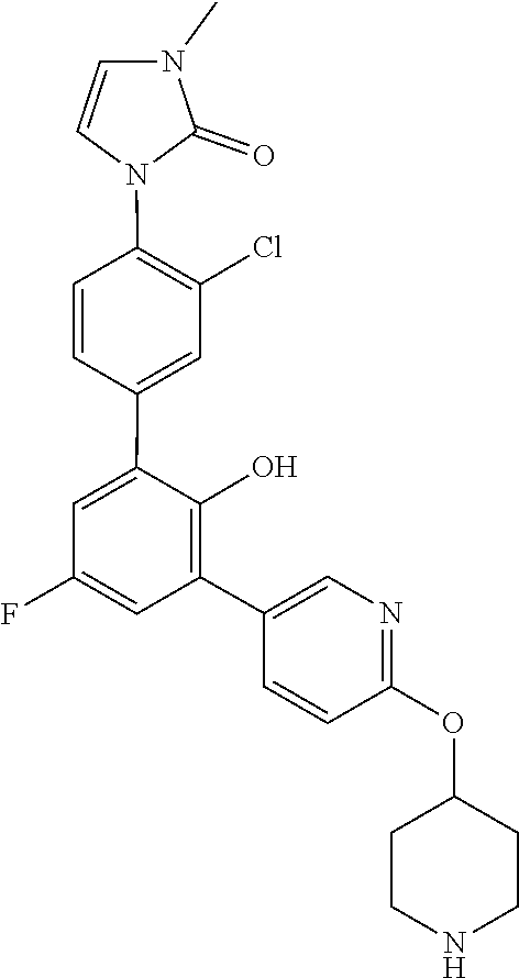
C1(C2=C(O)C(C3=CC(Cl)=C(N4C=CN(C)C4=O)C=C3)=CC(F)=C2)=CN=C(OC2CCNCC2)C=C1
